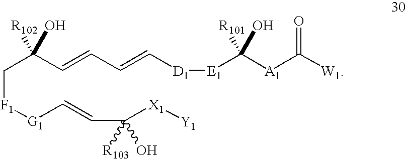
C([F1][G1]C=CC([X1][Y1])([R103])O)C(C=CC=C[D1][E1]C([R101])([A1]C([W1])=O)O)([R102])O
